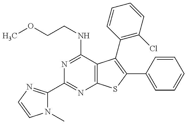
N1(C)C(C2=NC3=C(C(NCCOC)=N2)C(C2=C(Cl)C=CC=C2)=C(C2=CC=CC=C2)S3)=NC=C1
